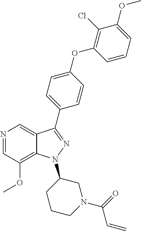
N1=CC(OC)=C2C(=C1)C(C1=CC=C(OC3=C(Cl)C(OC)=CC=C3)C=C1)=NN2C1CCCN(C(=O)C=C)C1
